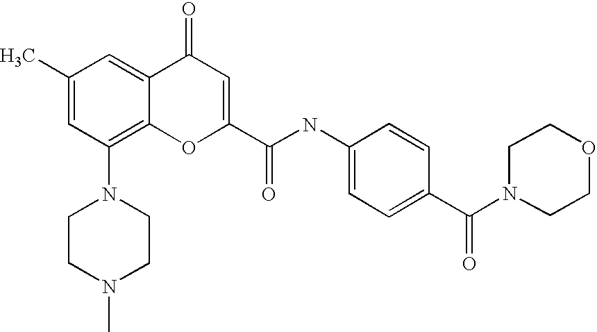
N1(C2=C3C(=CC(C)=C2)C(=O)C=C(C(NC2=CC=C(C(N4CCOCC4)=O)C=C2)=O)O3)CCN(C)CC1
